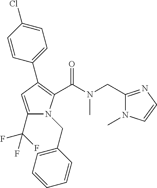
C1(C2=C(C(N(CC3=NC=CN3C)C)=O)N(CC3=CC=CC=C3)C(C(F)(F)F)=C2)=CC=C(Cl)C=C1
